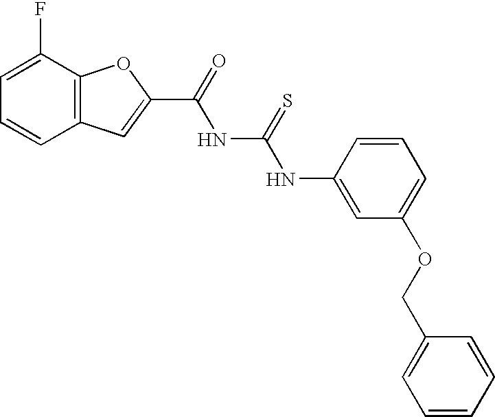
C1=C(F)C2=C(C=C1)C=C(C(NC(NC1=CC(OCC3=CC=CC=C3)=CC=C1)=S)=O)O2
